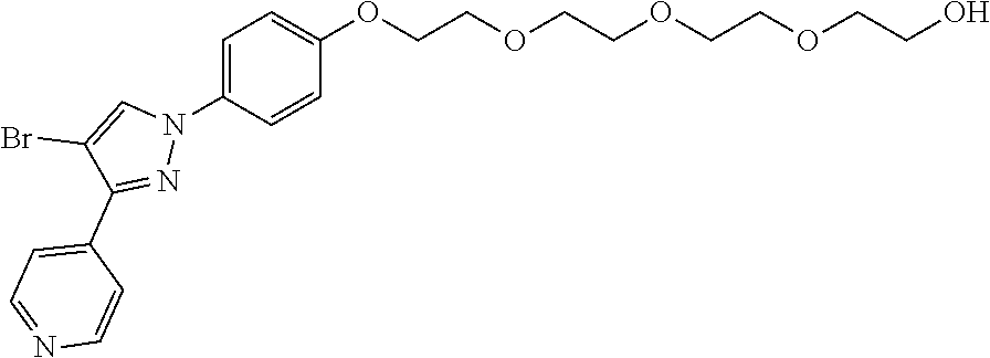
C1=C(N2C=C(Br)C(C3=CC=NC=C3)=N2)C=CC(OCCOCCOCCOCCO)=C1
